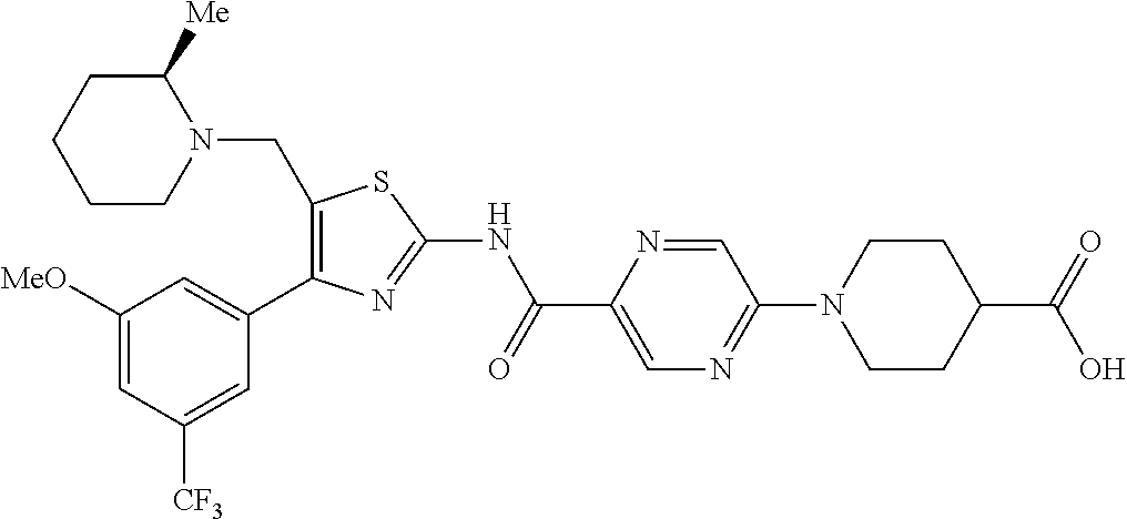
C1(CN2C([Me])CCCC2)=C(C2=CC([MeO])=CC([CF3])=C2)N=C(NC(C2=CN=C(N3CCC(C(=O)O)CC3)C=N2)=O)S1
